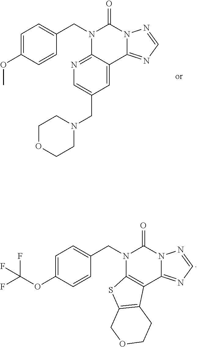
C1=C(OC)C=CC(CN2C3=NC=C(CN4CCOCC4)C=C3C3=NC=NN3C2=O)=C1.C1=C(OC(F)(F)F)C=CC(CN2C3=C(C4=NC=NN4C2=O)C2=C(S3)COCC2)=C1
